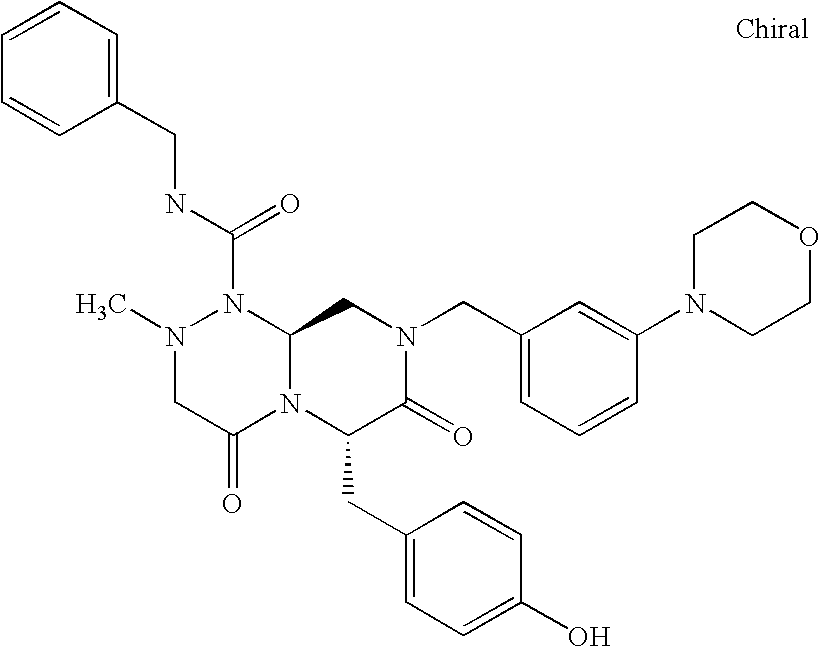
CN1CC(=O)N2C(N1C(NCC1=CC=CC=C1)=O)CN(CC1=CC=CC(N3CCOCC3)=C1)C(=O)C2CC1=CC=C(O)C=C1
